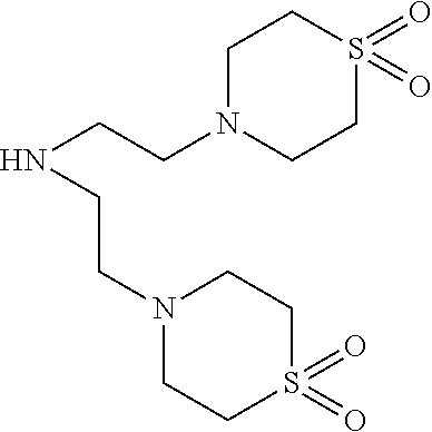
N(CCN1CCS(=O)(=O)CC1)CCN1CCS(=O)(=O)CC1
